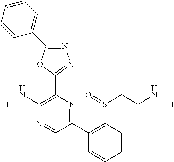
[H].N1=C(C2=CC=CC=C2)OC(C2=C(N)N=CC(C3=C(S(CCN)=O)C=CC=C3)=N2)=N1.[H]
